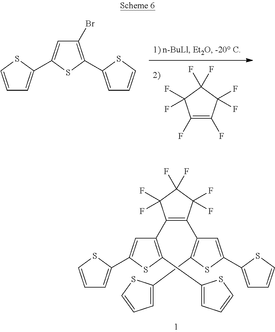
FC1=C(F)C(F)(F)C(F)(F)C1(F)F.C1(Br)=C(C2=CC=CS2)SC(C2=CC=CS2)=C1.C1(C2=C(C3=C(C4=CC=CS4)SC(C4=CC=CS4)=C3)C(F)(F)C(F)(F)C2(F)F)=C(C2=CC=CS2)SC(C2=CC=CS2)=C1
